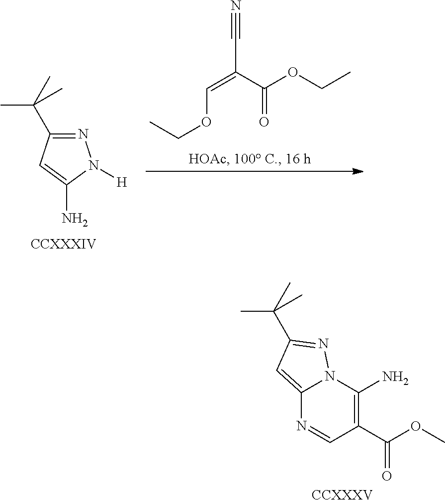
C12=CC(C(C)(C)C)=NN1C(N)=C(C(OC)=O)C=N2.[CCXXXV].N1=C(C(C)(C)C)C=C(N)N1[H].[CCXXXIV].C(=COCC)(C(=O)OCC)C#N
